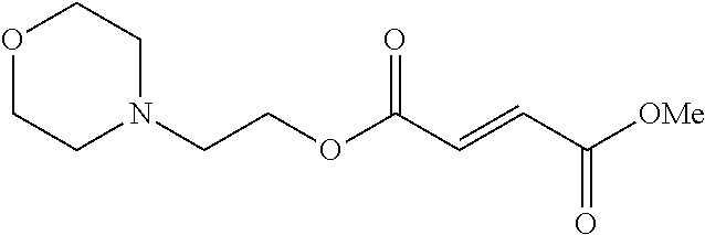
C1N(CCOC(C=CC([OMe])=O)=O)CCOC1
